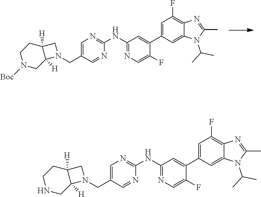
C1=C(CN2CC3([H])C2([H])CN([Boc])CC3)C=NC(NC2=NC=C(F)C(C3=CC(F)=C4C(=C3)N(C(C)C)C(C)=N4)=C2)=N1.C1=C(CN2CC3([H])C2([H])CNCC3)C=NC(NC2=NC=C(F)C(C3=CC(F)=C4C(=C3)N(C(C)C)C(C)=N4)=C2)=N1
